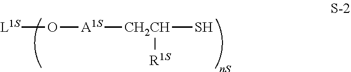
[L1S]O[A1S][CH2CH]([R1S])S
